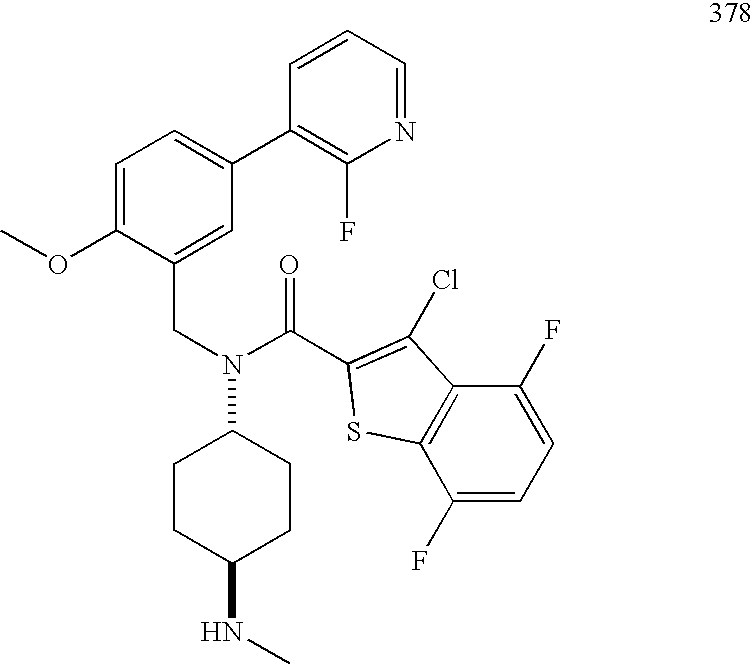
C(N(C1CCC(NC)CC1)C(C1=C(Cl)C2=C(S1)C(F)=CC=C2F)=O)C1=CC(C2=C(F)N=CC=C2)=CC=C1OC
